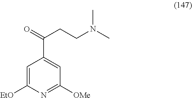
C1=C([EtO])N=C([OMe])C=C1C(=O)CCN(C)C
